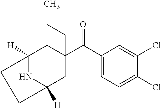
C1(C(C2=CC=C(Cl)C(Cl)=C2)=O)(CCC)CC2([H])NC([H])(C1)CC2
